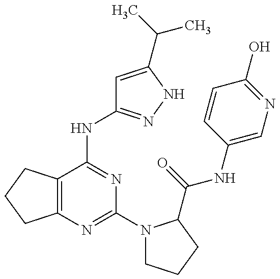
C12=C(C(NC3=NNC(C(C)C)=C3)=NC(N3CCCC3C(=O)NC3=CN=C(O)C=C3)=N1)CCC2
